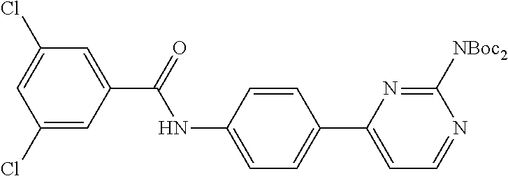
C1(Cl)=CC(C(=O)NC2=CC=C(C3=CC=NC([NBoc2])=N3)C=C2)=CC(Cl)=C1
